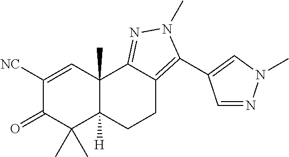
C1([NC])=CC2(C)C([H])(C(C)(C)C1=O)CCC1=C(C3=CN(C)N=C3)N(C)N=C21
